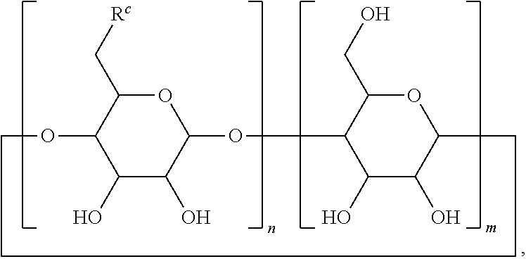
C1(O)C(O)C2OC(C[Rc])C1OCCCCC1C(O)C(O)C(O2)C(CO)O1
